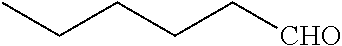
CCCCC[CHO]
